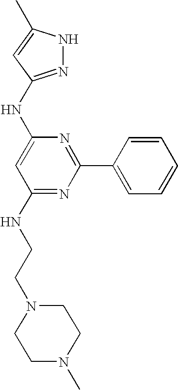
N1N=C(NC2=CC(NCCN3CCN(C)CC3)=NC(C3=CC=CC=C3)=N2)C=C1C
